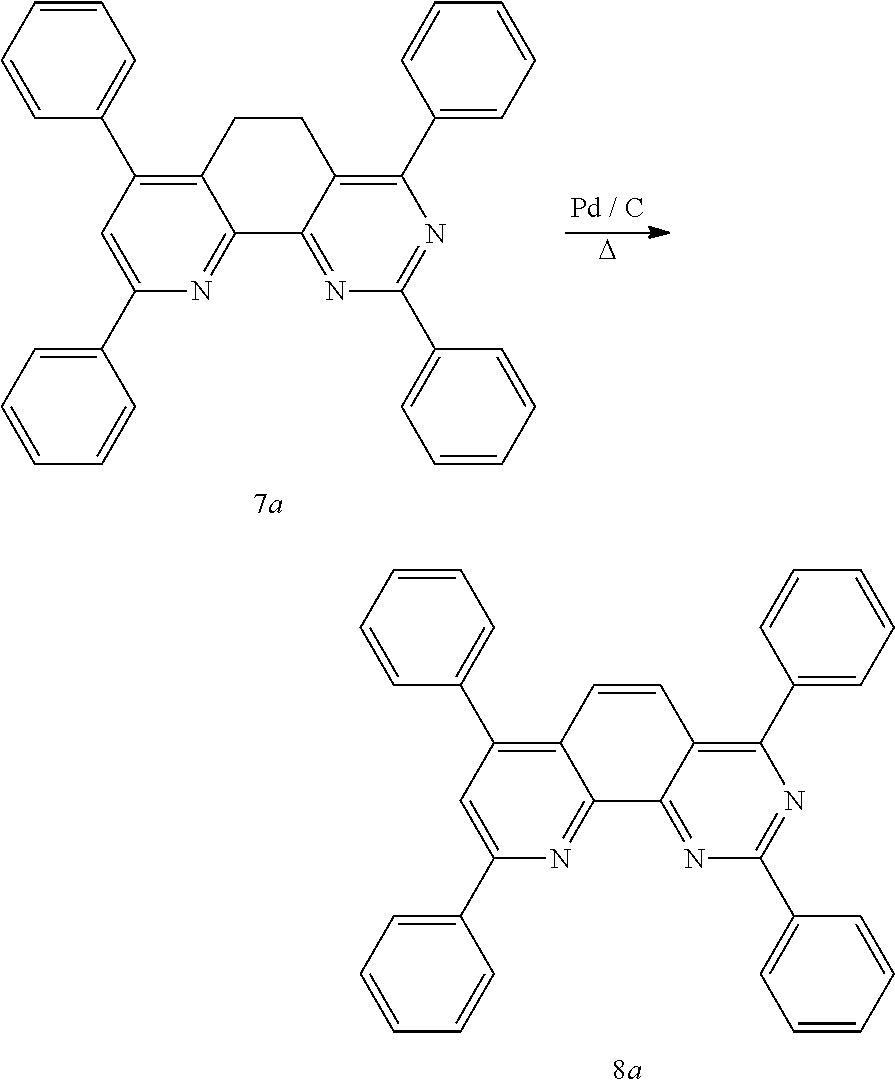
C1(C2=CC=CC=C2)=CC(C2=CC=CC=C2)=C2C(=N1)C1=NC(C3=CC=CC=C3)=NC(C3=CC=CC=C3)=C1CC2.[D].C1(C2=CC=CC=C2)=CC(C2=CC=CC=C2)=C2C(=N1)C1=NC(C3=CC=CC=C3)=NC(C3=CC=CC=C3)=C1C=C2
